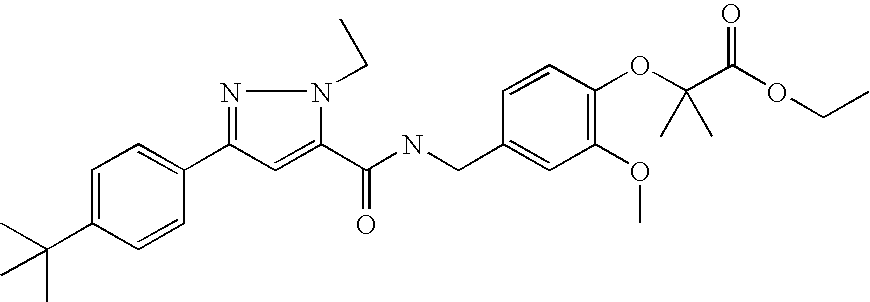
C1=C(C(C)(C)C)C=CC(C2=NN(CC)C(C(NCC3=CC(OC)=C(OC(C(OCC)=O)(C)C)C=C3)=O)=C2)=C1
